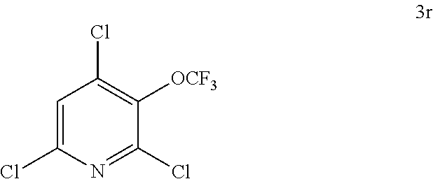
C1=C(Cl)N=C(Cl)C([OCF3])=C1Cl
